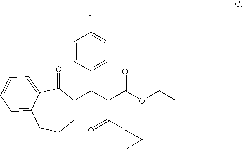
C1C(C(C(C(OCC)=O)C(C2CC2)=O)C2=CC=C(F)C=C2)C(=O)C2=CC=CC=C2CC1
